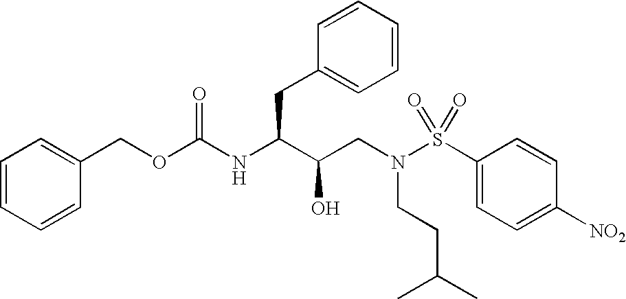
C(OC(NC(C(CN(S(C1=CC=C([NO2])C=C1)(=O)=O)CCC(C)C)O)CC1=CC=CC=C1)=O)C1=CC=CC=C1
